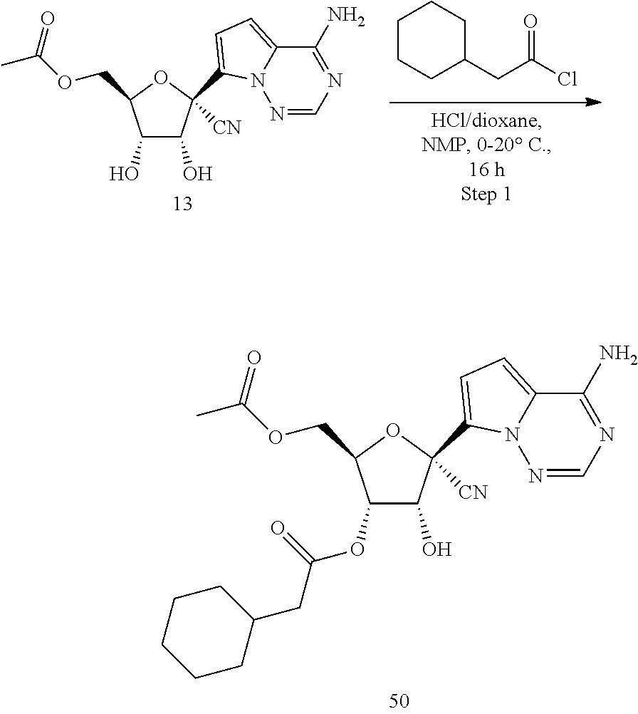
C1(O)C(O)C([CN])(C2=CC=C3C(N)=NC=NN32)OC1COC(C)=O.C1CCC(CC(Cl)=O)CC1.C1(O)C([CN])(C2=CC=C3C(N)=NC=NN32)OC(COC(C)=O)C1OC(CC1CCCCC1)=O
